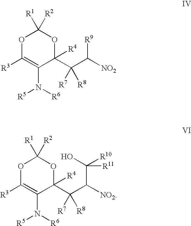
O1C([R3])=C(N([R6])[R5])C(C(C([NO2])[R9])([R7])[R8])([R4])OC1([R1])[R2].O1C([R3])=C(N([R6])[R5])C(C(C([NO2])C(O)([R10])[R11])([R7])[R8])([R4])OC1([R1])[R2]
